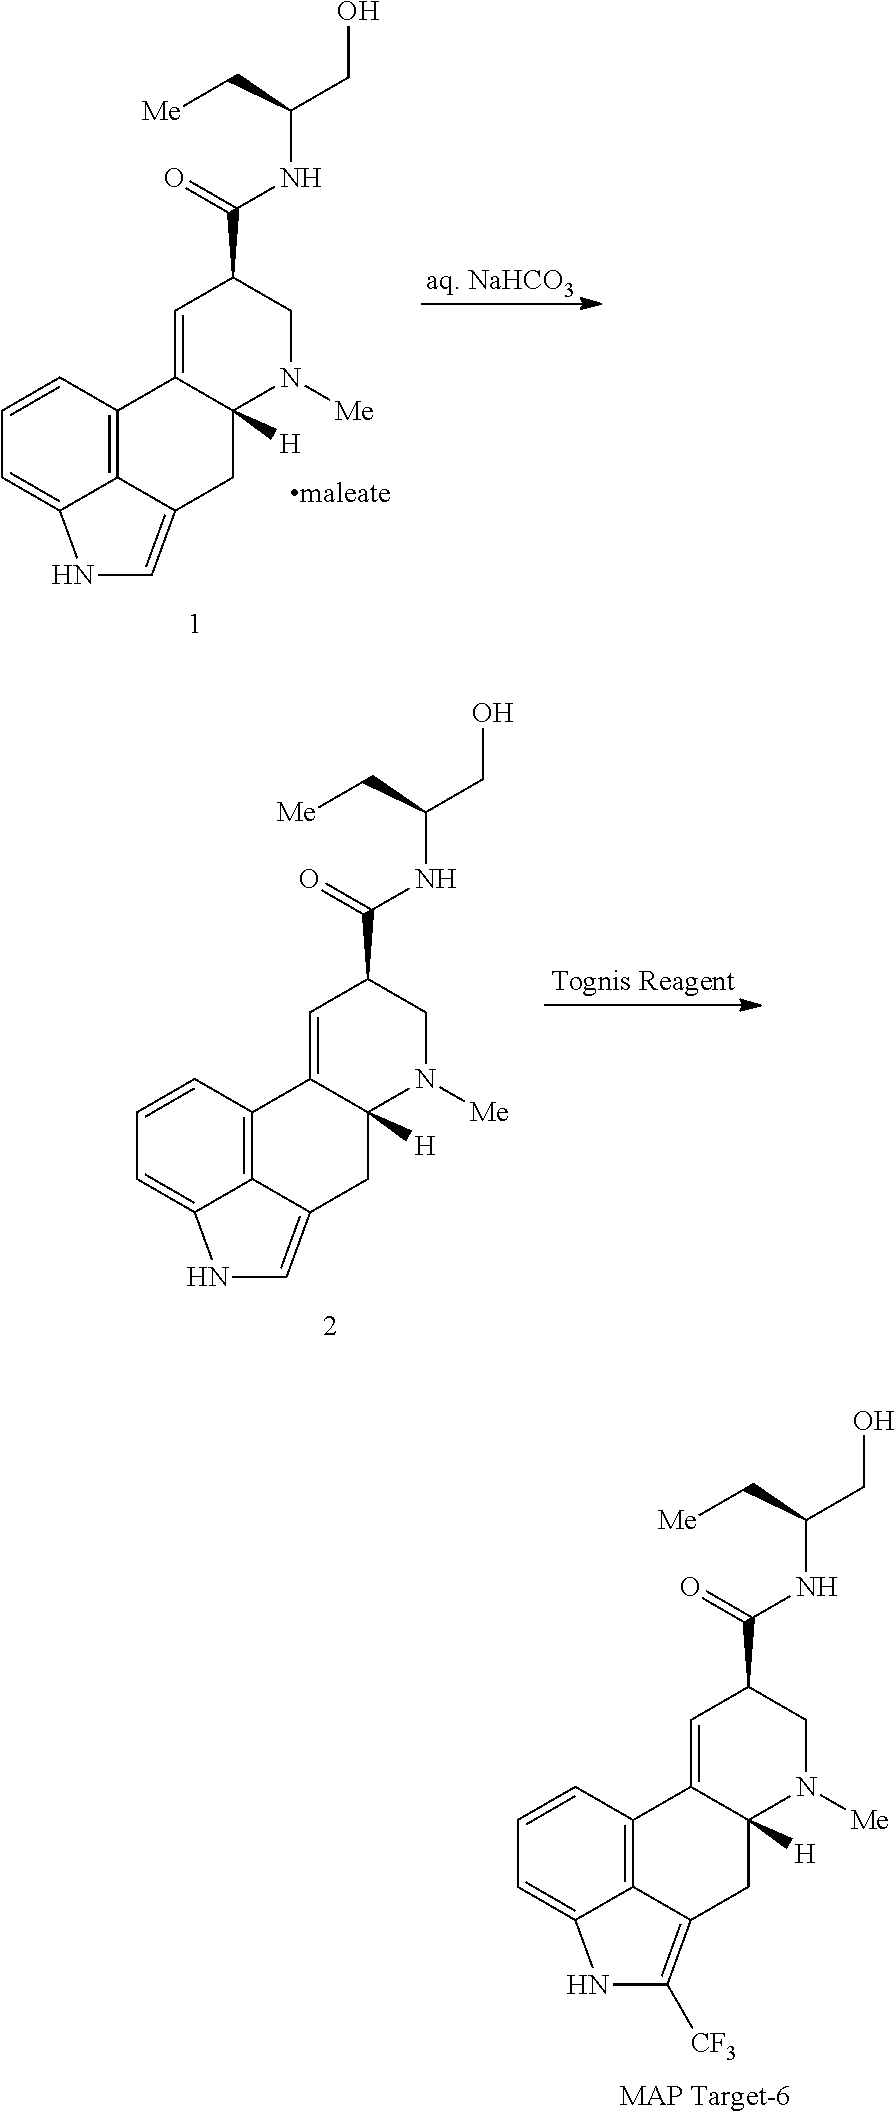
C12=C3C=CC=C1NC=C2CC1([H])C3=CC(C(NC(C[Me])CO)=O)CN1[Me].[aq. NaHCO3].C12=C3C=CC=C1NC=C2CC1([H])C3=CC(C(NC(C[Me])CO)=O)CN1[Me].[Tognis Reagent].C12=C3C=CC=C1NC([CF3])=C2CC1([H])C3=CC(C(NC(C[Me])CO)=O)CN1[Me]
